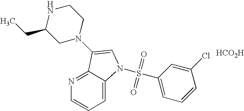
C1N(C2=CN(S(C3=CC=CC(Cl)=C3)(=O)=O)C3=CC=CN=C32)CCNC1CC.[HCO2H]
